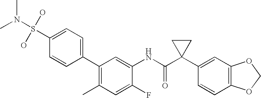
C1(C2=CC=C(S(O)(O)N(C)C)C=C2)=C(C)C=C(F)C(NC(C2(C3=CC4=C(C=C3)OCO4)CC2)=O)=C1
